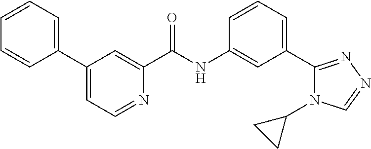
C1(C2=CC=CC=C2)=CC=NC(C(NC2=CC(C3=NN=CN3C3CC3)=CC=C2)=O)=C1
